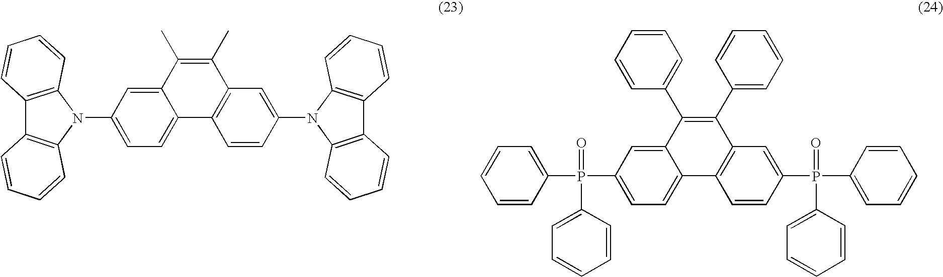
C1(N2C3=C(C4=C2C=CC=C4)C=CC=C3)=CC=C2C(=C1)C(C)=C(C)C1=C2C=CC(N2C3=C(C4=C2C=CC=C4)C=CC=C3)=C1.C1(P(C2=CC=CC=C2)(=O)C2=CC=CC=C2)=CC=C2C(=C1)C(C1=CC=CC=C1)=C(C1=CC=CC=C1)C1=C2C=CC(P(C2=CC=CC=C2)(=O)C2=CC=CC=C2)=C1
